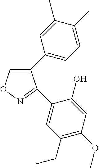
C1(C2=CC=C(C)C(C)=C2)=CON=C1C1=CC(CC)=C(OC)C=C1O
